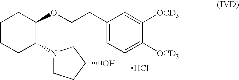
C1CCC(N2CCC(O)C2)C(OCCC2=CC=C([OCD3])C([OCD3])=C2)C1.Cl
